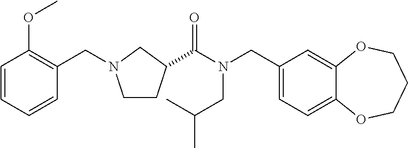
C1(CN(C(=O)C2CCN(CC3=C(OC)C=CC=C3)C2)CC(C)C)=CC=C2C(=C1)OCCCO2
